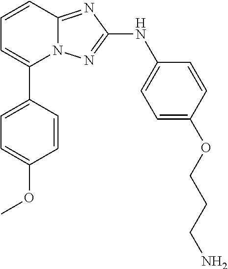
N12C(=NC(NC3=CC=C(OCCCN)C=C3)=N1)C=CC=C2C1=CC=C(OC)C=C1
